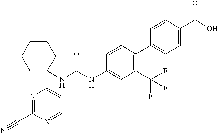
C1(C(F)(F)F)=C(C2=CC=C(C(O)=O)C=C2)C=CC(NC(NC2(C3=CC=NC(C#N)=N3)CCCCC2)=O)=C1
